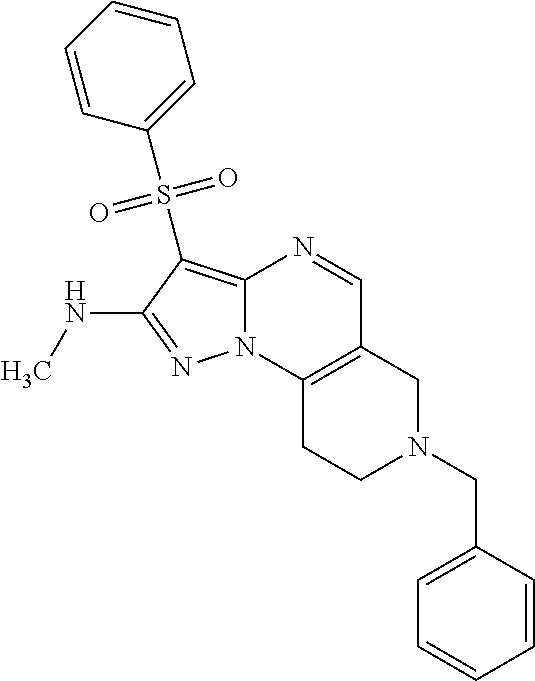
N1=C(NC)C(S(C2=CC=CC=C2)(=O)=O)=C2N1C1=C(C=N2)CN(CC2=CC=CC=C2)CC1
